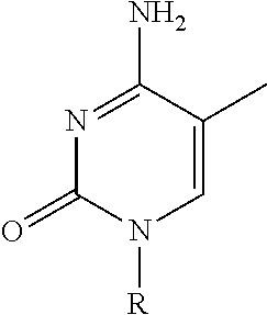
N1=C(N)C(C)=CN([R])C1=O
